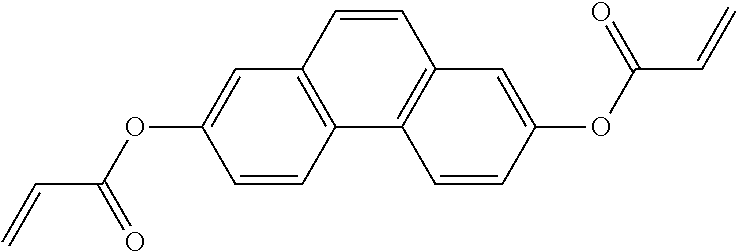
C(=C)C(OC1=CC2=C(C=C1)C1=C(C=C(OC(C=C)=O)C=C1)C=C2)=O
